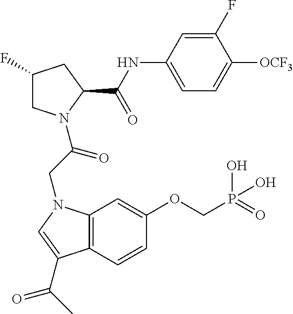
C12=C(C=CC(OCP(=O)(O)O)=C1)C(C(C)=O)=CN2CC(=O)N1CC(F)CC1C(NC1=CC=C([OCF3])C(F)=C1)=O
